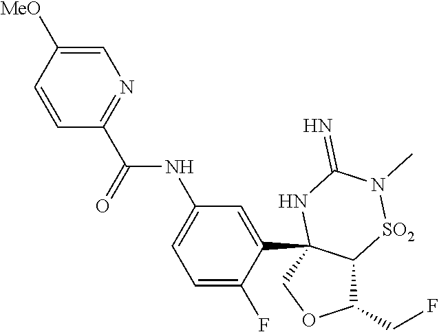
C1(CF)C2C(C3=CC(NC(C4=NC=C([MeO])C=C4)=O)=CC=C3F)(CO1)NC(=N)N(C)[SO2]2
